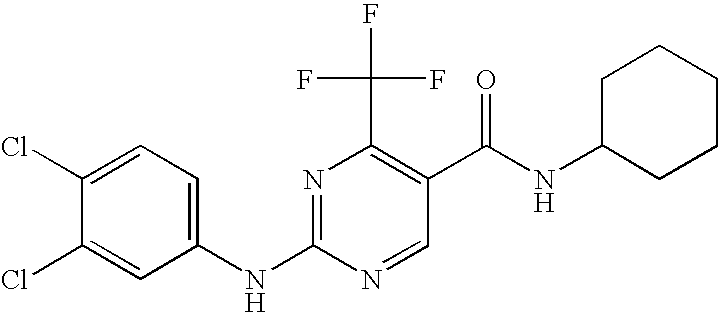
C1(NC2=NC(C(F)(F)F)=C(C(NC3CCCCC3)=O)C=N2)=CC=C(Cl)C(Cl)=C1
